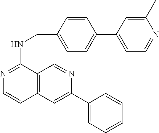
C1=C(C2=CC3=C(C=N2)C(NCC2=CC=C(C4=CC=NC(C)=C4)C=C2)=NC=C3)C=CC=C1
